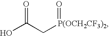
OC(C[P(OCH2CF3)2]=O)=O
